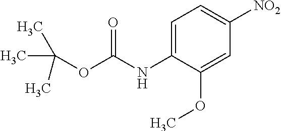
C1=C(NC(=O)OC(C)(C)C)C(OC)=CC([NO2])=C1
